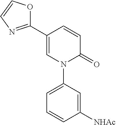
C1=C(C2=NC=CO2)C=CC(=O)N1C1=CC=CC([NHAc])=C1
